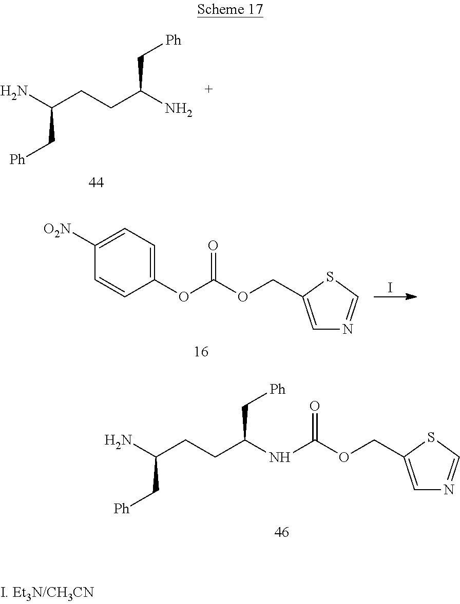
C(CCC(N)C[Ph])(N)C[Ph].C1=C([O2N])C=CC(OC(OCC2=CN=CS2)=O)=C1.I.N(C(OCC1=CN=CS1)=O)C(CCC(C[Ph])N)C[Ph]
